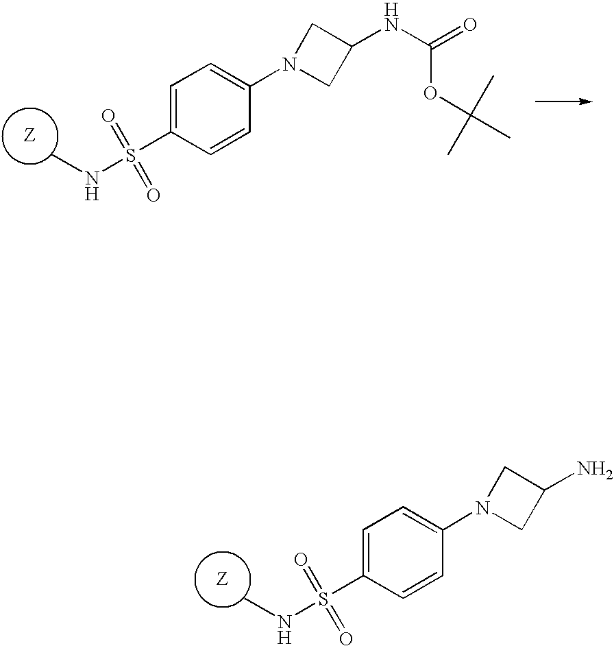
C1=CC(S(NC)(=O)=O)=CC=C1N1CC(N)C1.C1=CC(S(NC)(=O)=O)=CC=C1N1CC(NC(=O)OC(C)(C)C)C1
